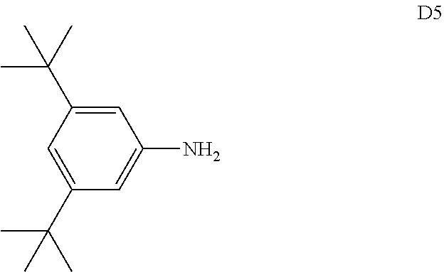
C1=C(C(C)(C)C)C=C(C(C)(C)C)C=C1N
